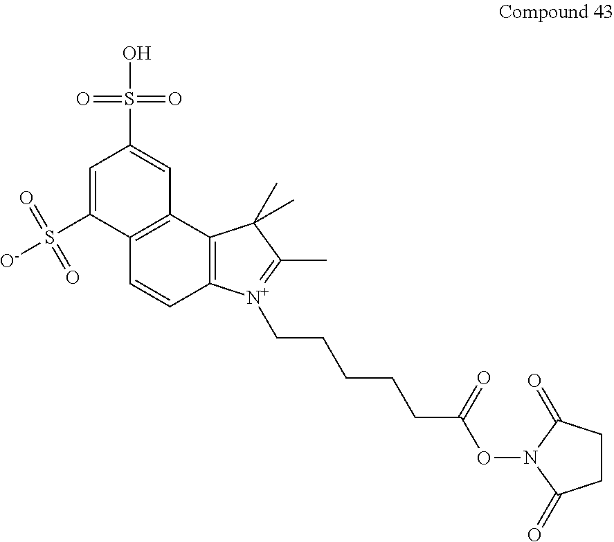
C1=C(S([O-])(=O)=O)C2=C(C=C1S(O)(=O)=O)C1=C(C=C2)[N+](CCCCCC(=O)ON2C(=O)CCC2=O)=C(C)C1(C)C
